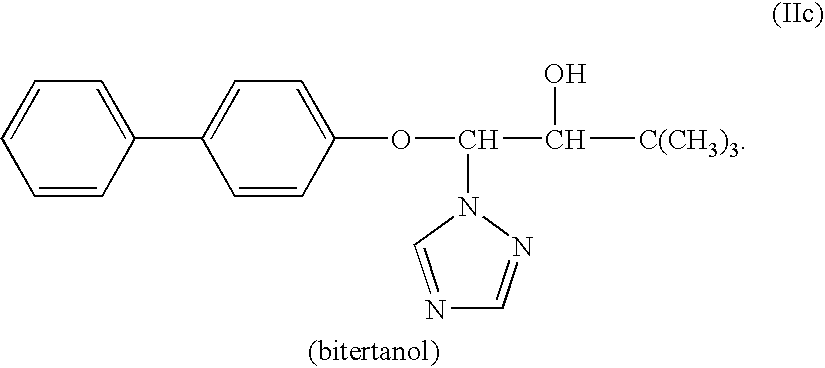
C1(C2=CC=C(OC(C([C(CH3)3])O)N3C=NC=N3)C=C2)=CC=CC=C1
